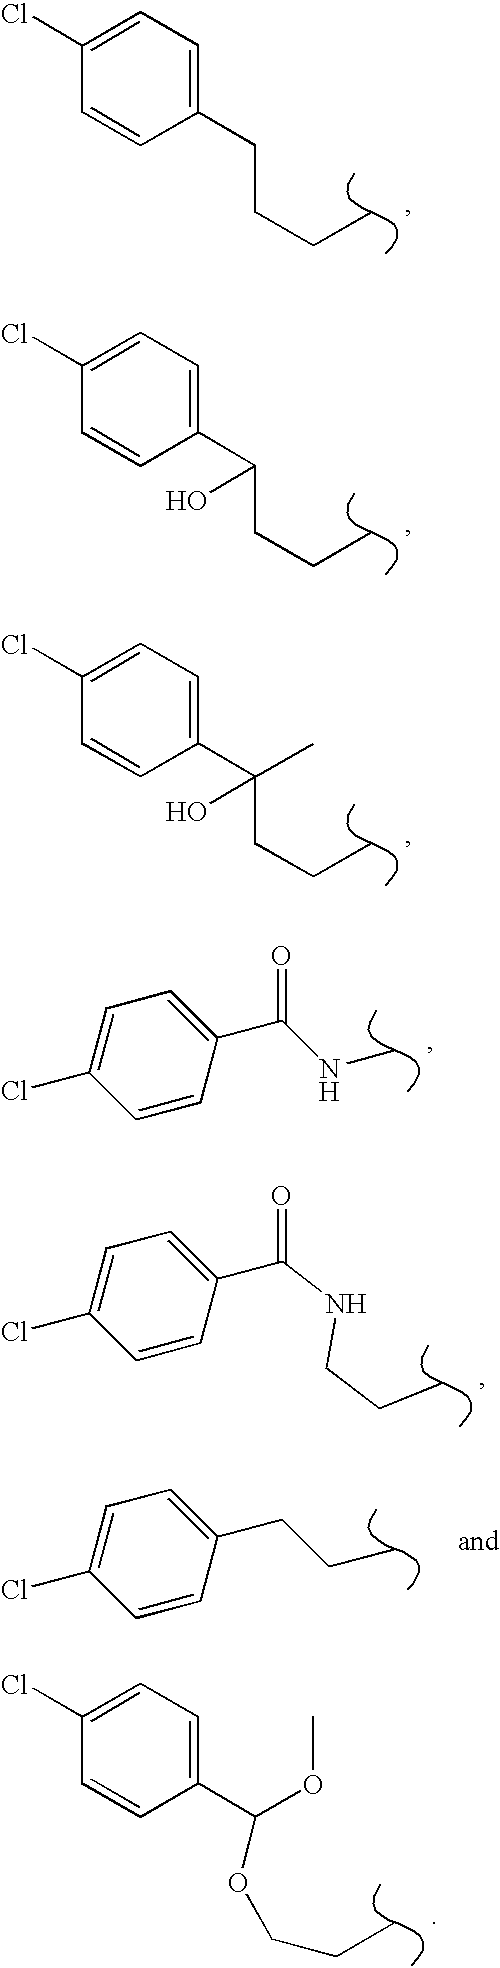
C1(Cl)=CC=C(CCCC)C=C1.C1(Cl)=CC=C(C(CCC)O)C=C1.C1(Cl)=CC=C(C(CCC)(O)C)C=C1.C1(Cl)=CC=C(C(NC)=O)C=C1.C1(Cl)=CC=C(C(=O)NCCC)C=C1.C1(Cl)=CC=C(CCC)C=C1.C1(Cl)=CC=C(C(OC)OCCC)C=C1
